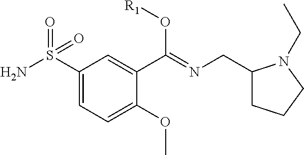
C1(S(N)(=O)=O)=CC=C(OC)C(C(=NCC2CCCN2CC)O[R1])=C1
